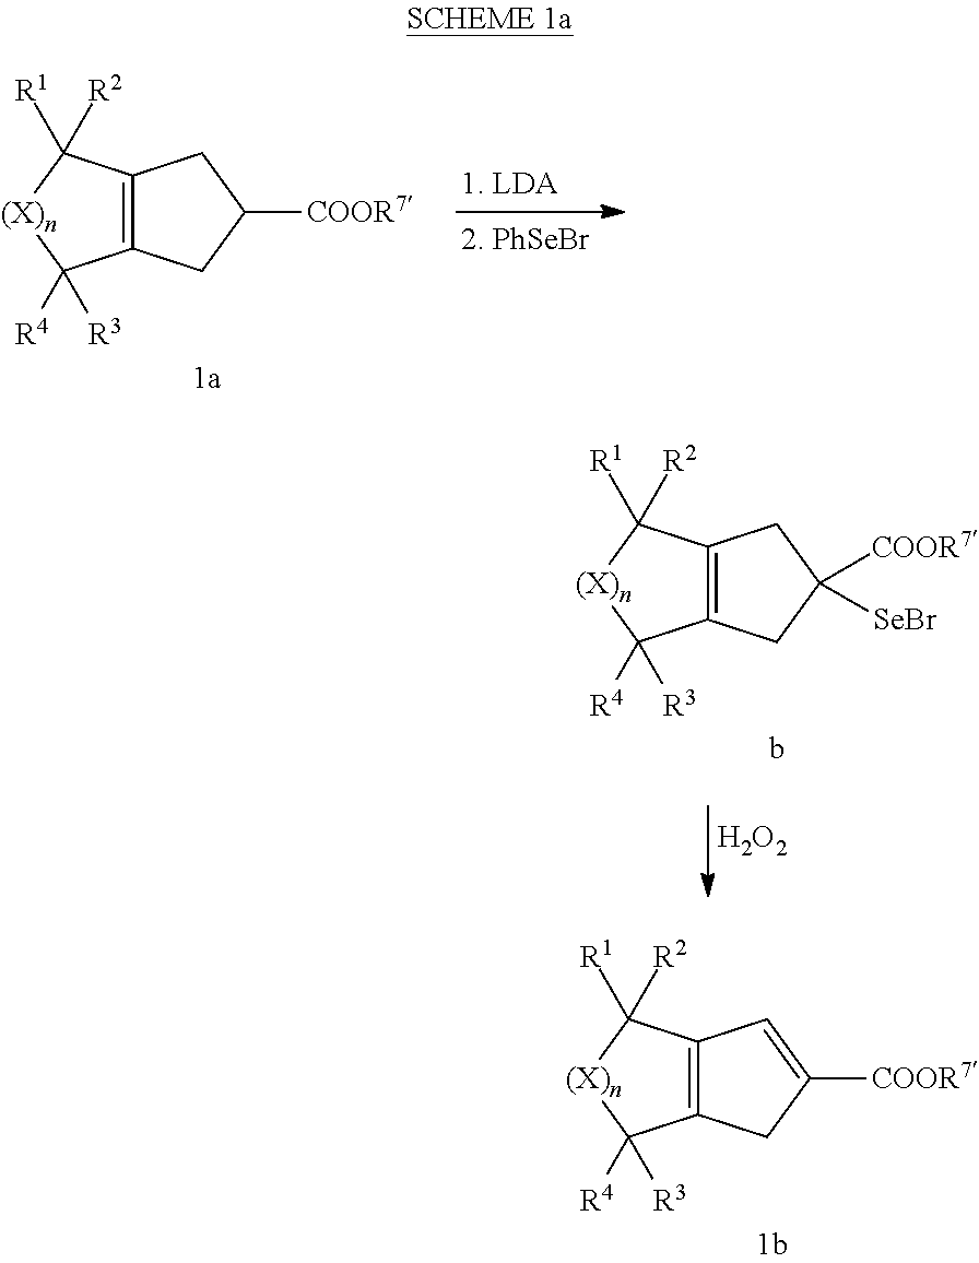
C12=C(CC([COOR7])C1)C([R4])([R3])[(X)n]C2([R1])[R2].C12=C(CC([COOR7])([SeBr])C1)C([R4])([R3])[(X)n]C2([R1])[R2].[H2O2].C12=C(CC([COOR7])=C1)C([R4])([R3])[(X)n]C2([R1])[R2]
